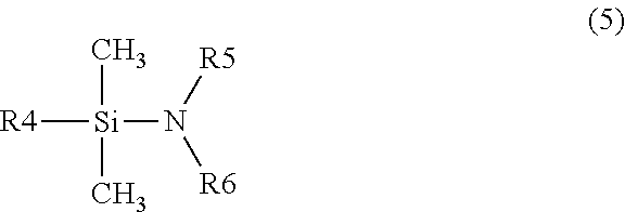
[R4][Si](C)(C)N([R6])[R5]
